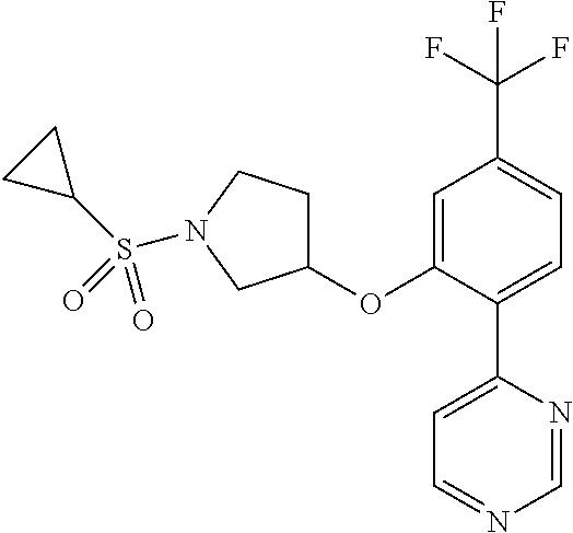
C1(OC2=CC(C(F)(F)F)=CC=C2C2=CC=NC=N2)CCN(S(C2CC2)(=O)=O)C1
